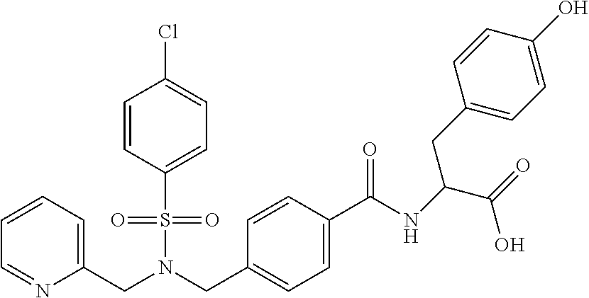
C1=CC(S(N(CC2=CC=C(C(NC(C(=O)O)CC3=CC=C(O)C=C3)=O)C=C2)CC2=CC=CC=N2)(=O)=O)=CC=C1Cl
